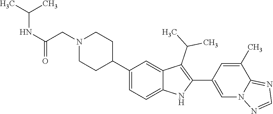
C1N(CC(NC(C)C)=O)CCC(C2=CC=C3C(=C2)C(C(C)C)=C(C2=CN4C(=NC=N4)C(C)=C2)N3)C1
